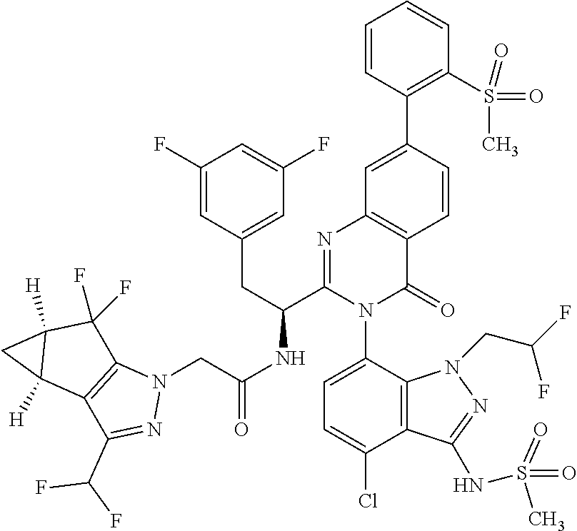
C(NC(C1=NC2=C(C(=O)N1C1=CC=C(Cl)C3=C1N(CC(F)F)N=C3NS(=O)(=O)C)C=CC(C1=C(S(=O)(C)=O)C=CC=C1)=C2)CC1=CC(F)=CC(F)=C1)(=O)CN1C2=C(C(C(F)F)=N1)C1([H])C([H])(C2(F)F)C1
